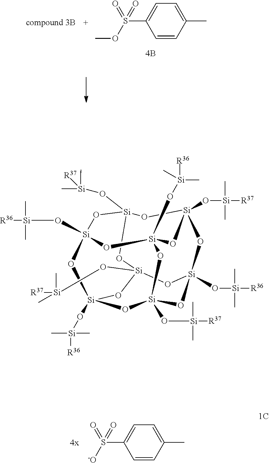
C1=C(C)C=CC(S(OC)(=O)=O)=C1.C1=C(C)C=CC(S([-O])(=O)=O)=C1.[R36][Si](O[Si]12O[Si]3(O[Si](C)(C)[R37])O[Si]4(O[Si]([R37])(C)C)O[Si]5(O[Si]([R36])(C)C)O[Si](O[Si]([R37])(C)C)(O[Si](O[Si]([R36])(C)C)(O1)O[Si](O[Si]([R37])(C)C)(O3)O5)O[Si](O[Si](C)([R36])C)(O4)O2)(C)C
